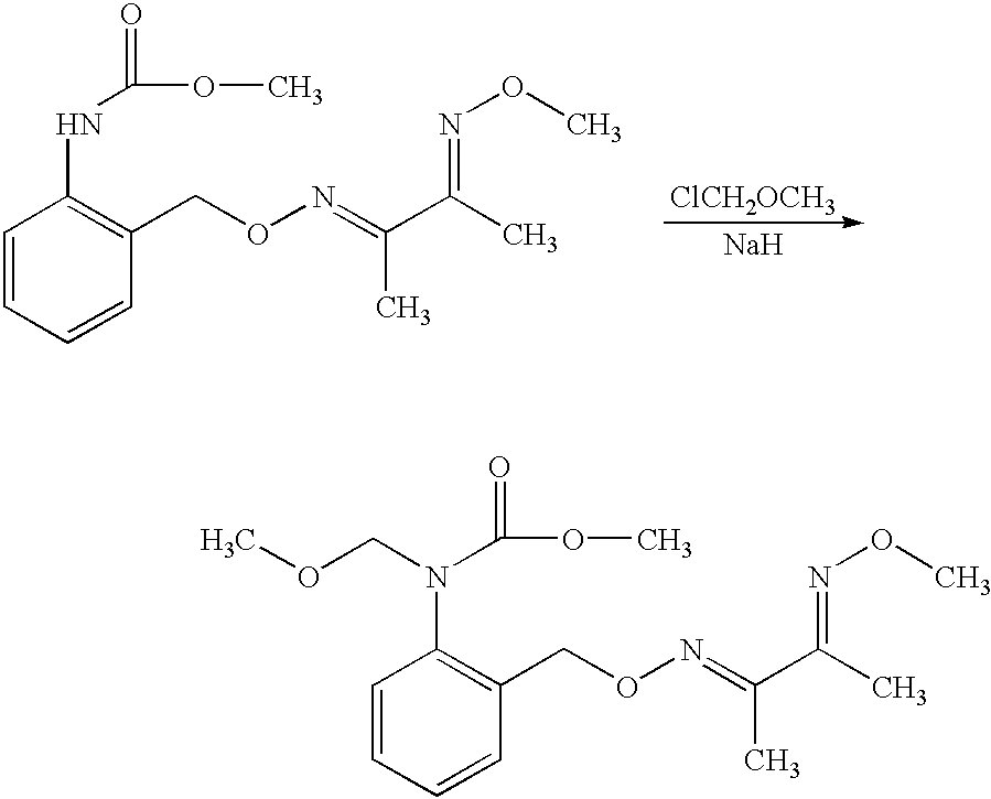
C1=CC=CC(CON=C(C)C(C)=NOC)=C1N(COC)C(=O)OC.[ClCH2OCH3].[Na].C1=CC=CC(CON=C(C)C(C)=NOC)=C1NC(=O)OC
